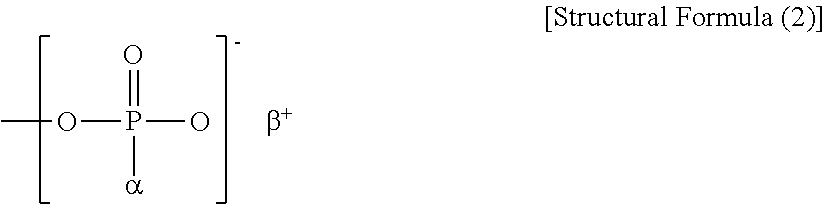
COP(O)(=O)[a]
